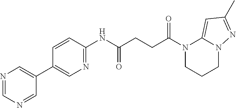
N1=CN=CC(C2=CN=C(NC(CCC(N3CCCN4C3=CC(C)=N4)=O)=O)C=C2)=C1
